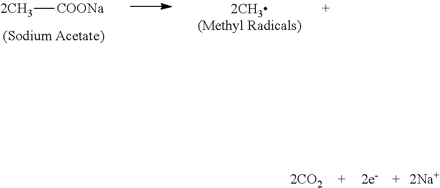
[2CH3][COONa]
